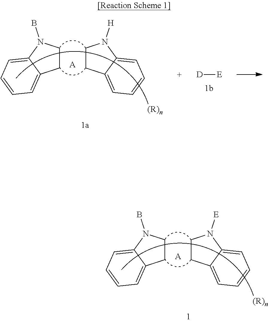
C1CN(B)C2=CC=CC=C12.C1CN([E])C2=CC=CC=C12.[A].C1CN(B)C2=CC=CC=C12.C1CN([H])C2=CC=CC=C12.[A].[D][E]
